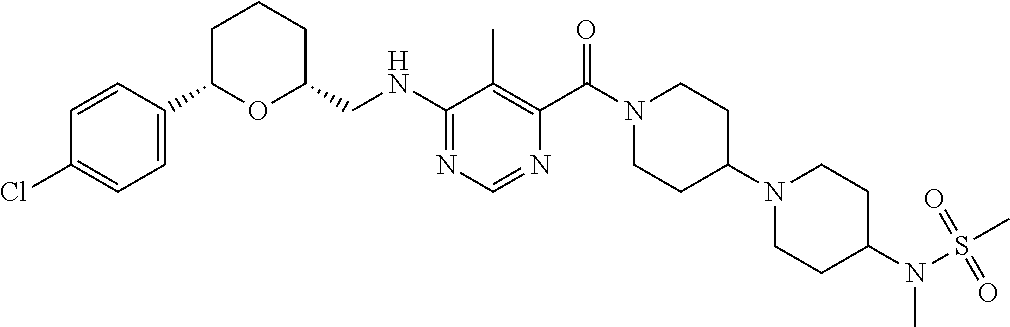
C1=C(C2OC(CNC3=NC=NC(C(=O)N4CCC(N5CCC(N(S(C)(=O)=O)C)CC5)CC4)=C3C)CCC2)C=CC(Cl)=C1
